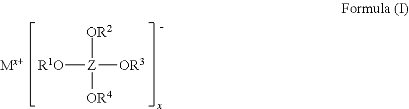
[R1O][Z]([OR2])([OR4])[OR3]
